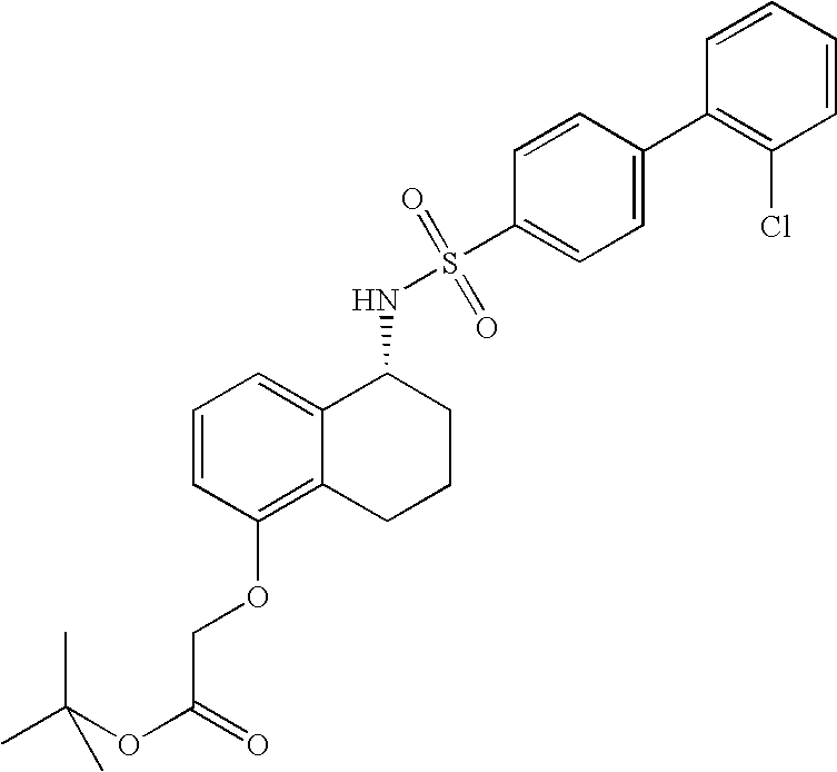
C1=CC(OCC(OC(C)(C)C)=O)=C2C(=C1)C(NS(C1=CC=C(C3=C(Cl)C=CC=C3)C=C1)(=O)=O)CCC2
